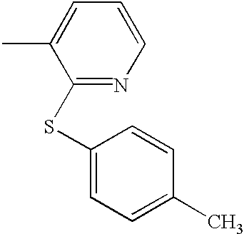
C1(SC2=CC=C(C)C=C2)=NC=CC=C1C
